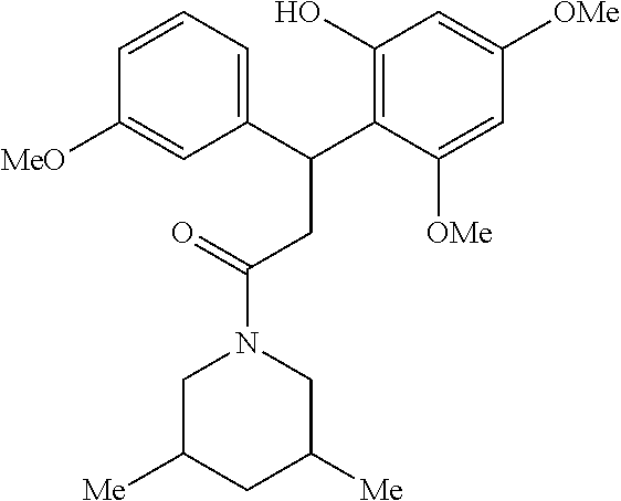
C1C([Me])CC([Me])CN1C(=O)CC(C1=C(O)C=C([OMe])C=C1[OMe])C1=CC=CC([MeO])=C1
